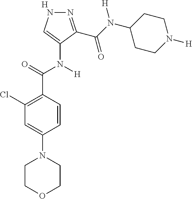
[H].C1=CC(C(=O)N(C2=CNN=C2C(N(C2CCN([H])CC2)[H])=O)[H])=C(Cl)C=C1N1CCOCC1
